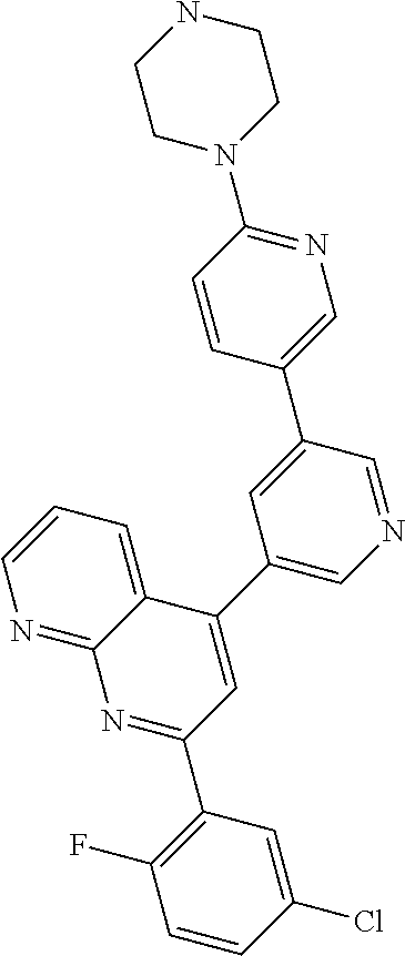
C1=CC(Cl)=CC(C2=NC3=NC=CC=C3C(C3=CN=CC(C4=CN=C(N5CCNCC5)C=C4)=C3)=C2)=C1F
